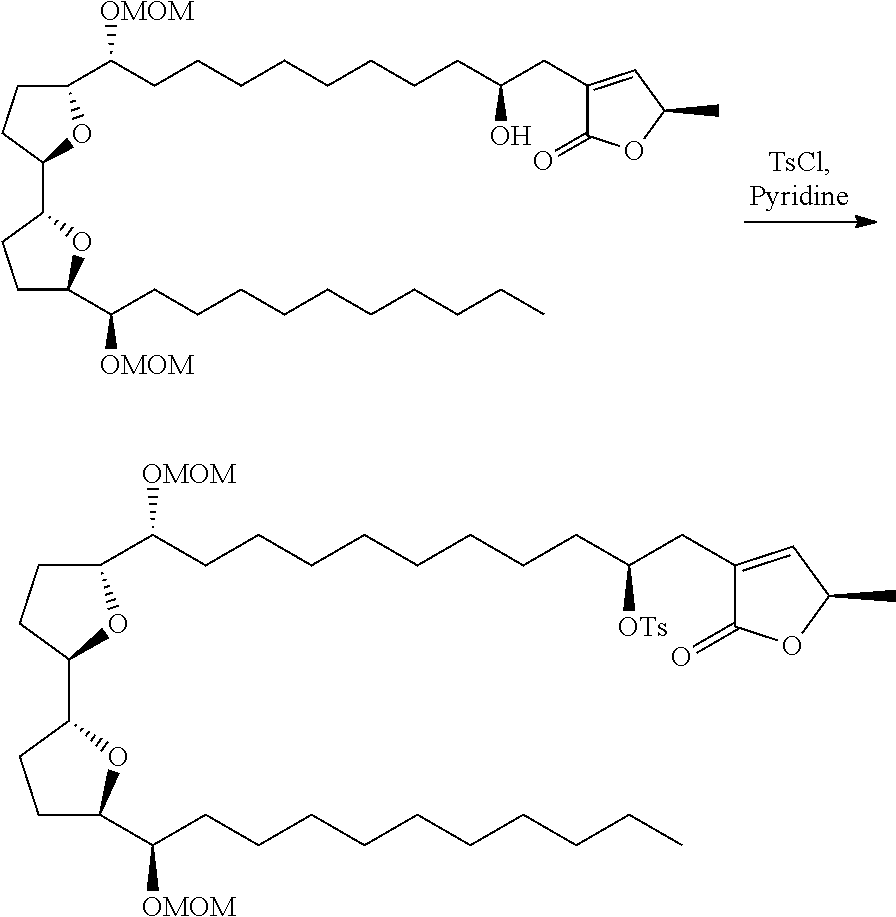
C1(C(CCCCCCCCC(CC2=CC(C)OC2=O)O)[OMOM])CCC(C2CCC(C(CCCCCCCCCC)[OMOM])O2)O1.C1(C(CCCCCCCCC(CC2=CC(C)OC2=O)[OTs])[OMOM])CCC(C2CCC(C(CCCCCCCCCC)[OMOM])O2)O1
